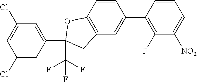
C1=CC2=C(C=C1C1=C(F)C([NO2])=CC=C1)CC(C(F)(F)F)(C1=CC(Cl)=CC(Cl)=C1)O2
